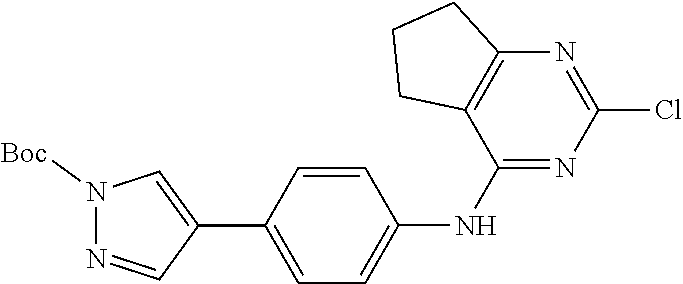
N1=CC(C2=CC=C(NC3=NC(Cl)=NC4=C3CCC4)C=C2)=CN1[Boc]
